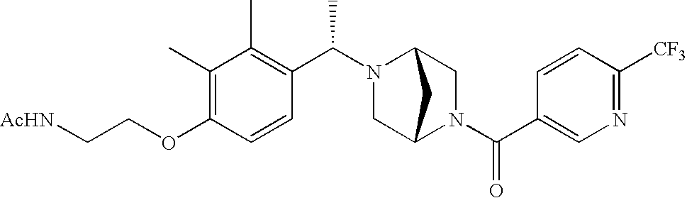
C(OC1=C(C)C(C)=C(C(N2C3CN(C(C4=CN=C([CF3])C=C4)=O)C(C2)C3)C)C=C1)C[AcHN]
